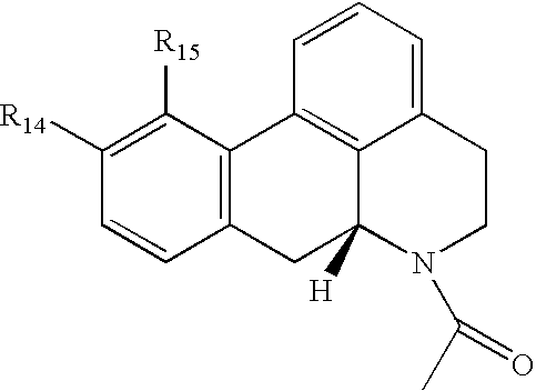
C12=C(C([R15])=C([R14])C=C1)C1=C3C([H])(C2)N(C(C)=O)CCC3=CC=C1
